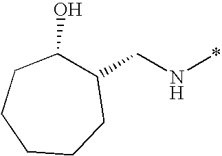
C(N*)C1C(O)CCCCC1
